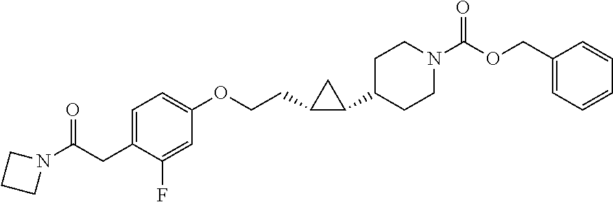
C1=C(CC(N2CCC2)=O)C(F)=CC(OCCC2C(C3CCN(C(OCC4=CC=CC=C4)=O)CC3)C2)=C1
